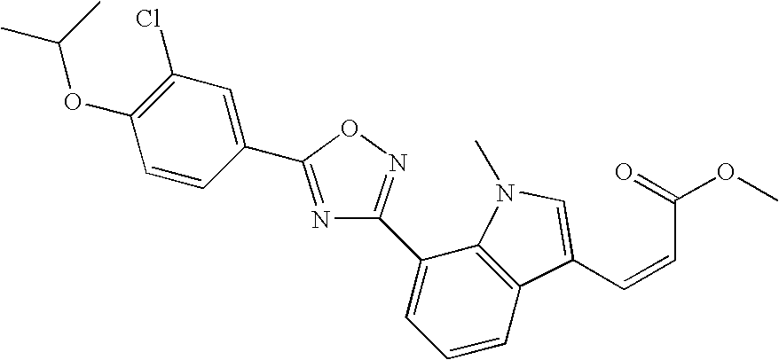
N1=C(C2=CC(Cl)=C(OC(C)C)C=C2)ON=C1C1=CC=CC2=C1N(C)C=C2C=CC(OC)=O
